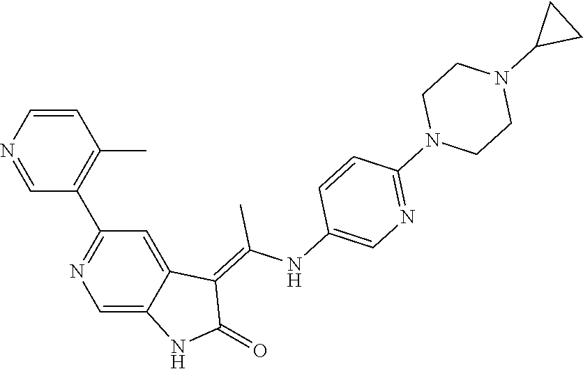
C1=CN=CC(C2=NC=C3C(=C2)C(=C(NC2=CN=C(N4CCN(C5CC5)CC4)C=C2)C)C(=O)N3)=C1C
